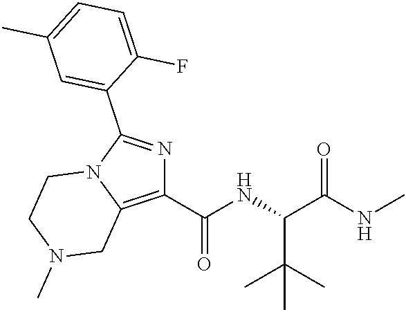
C1(C(NC(C(NC)=O)C(C)(C)C)=O)=C2N(C(C3=CC(C)=CC=C3F)=N1)CCN(C)C2
